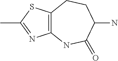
C12=C(SC(C)=N1)CCC(N)C(=O)N2
